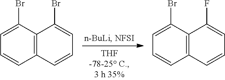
C12=C(C(Br)=CC=C1)C(Br)=CC=C2.C12=C(C(Br)=CC=C1)C(F)=CC=C2
